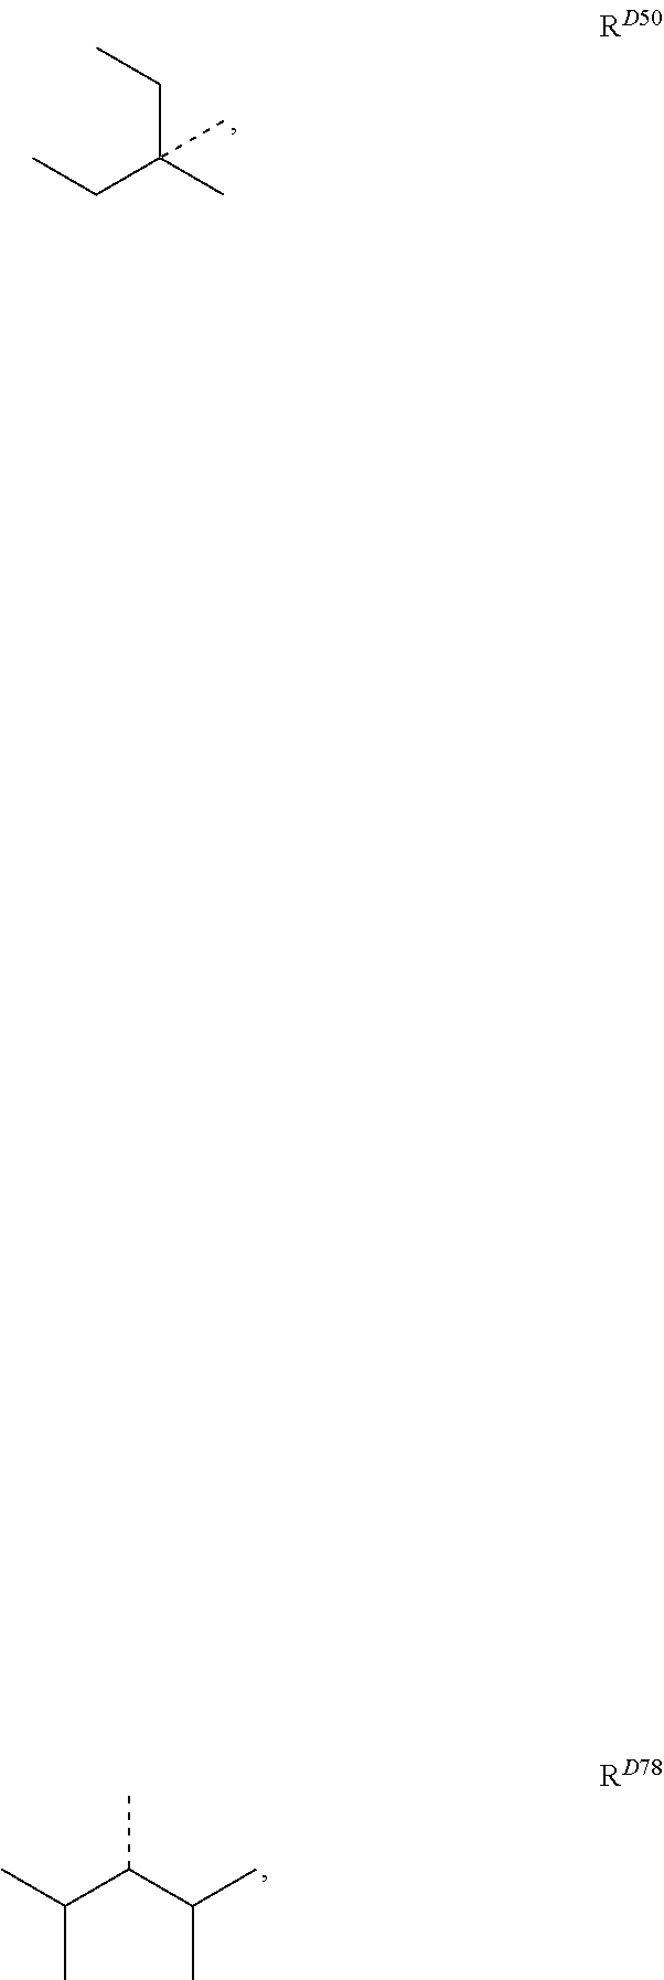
C(C(C)(C)CC)C.CC(C(C(C)C)C)C
